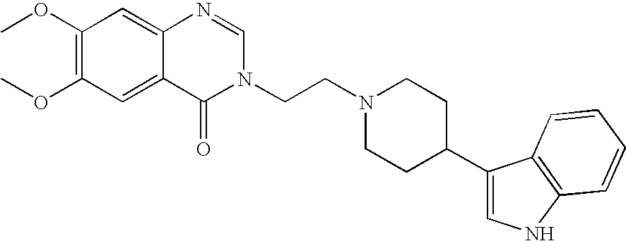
C1(OC)=C(OC)C=C2C(=C1)N=CN(CCN1CCC(C3=CNC4=C3C=CC=C4)CC1)C2=O
